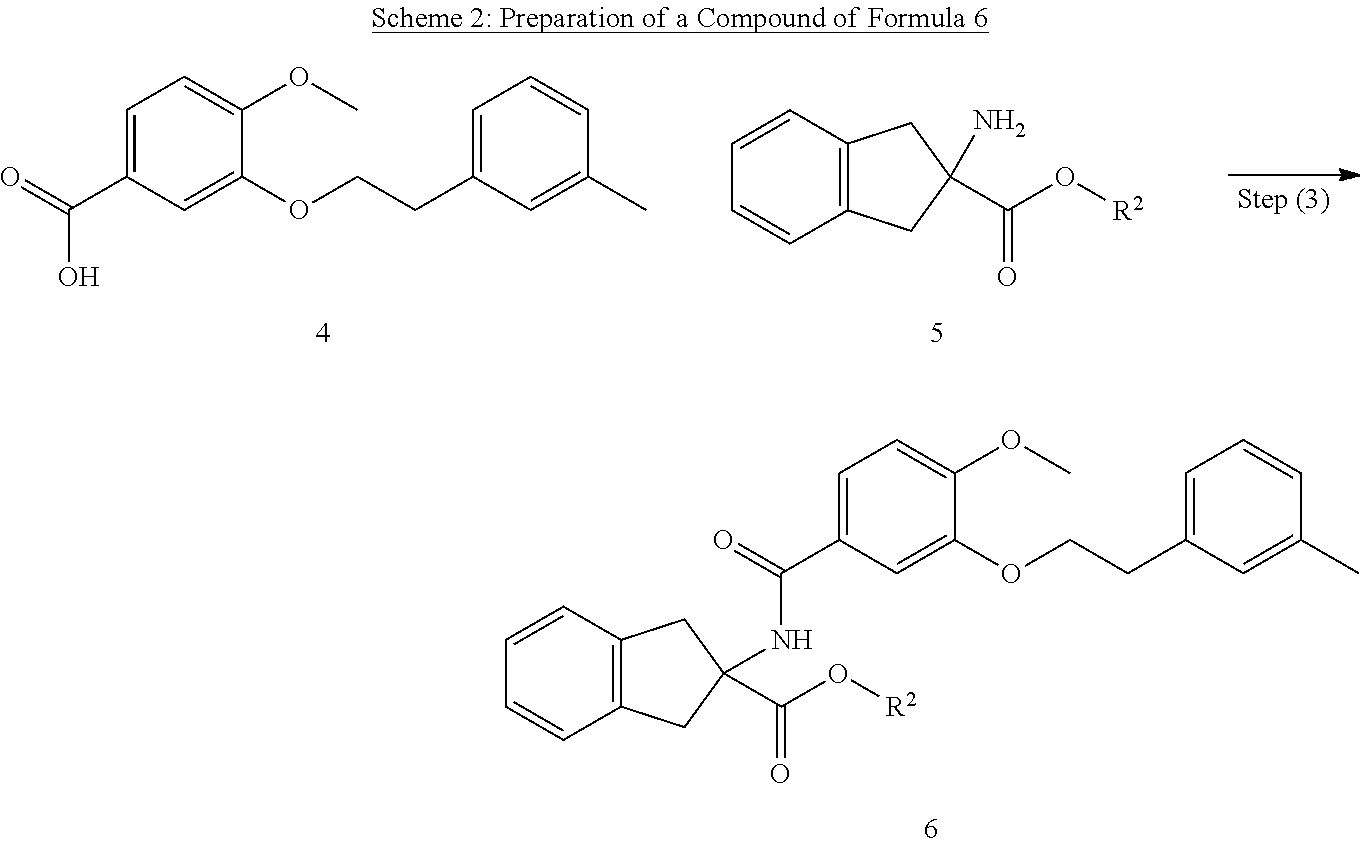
C1=C(C(=O)O)C=C(OCCC2=CC=CC(C)=C2)C(OC)=C1.C1=CC2=C(C=C1)CC(C(O[R2])=O)(N)C2.C1=C(C(=O)NC2(C(O[R2])=O)CC3=C(C=CC=C3)C2)C=C(OCCC2=CC=CC(C)=C2)C(OC)=C1
